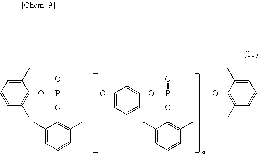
C1(C)=CC=CC(C)=C1OP(OC1=CC=CC(OP(OC2=C(C)C=CC=C2C)(=O)OC2=C(C)C=CC=C2C)=C1)(=O)OC1=C(C)C=CC=C1C
